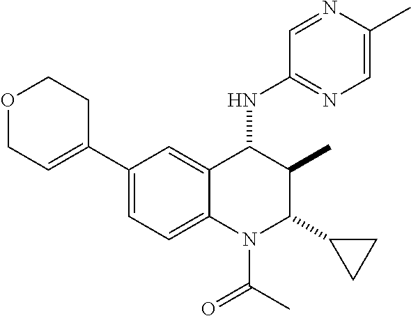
C1(C2=CCOCC2)=CC=C2C(=C1)C(NC1=NC=C(C)N=C1)C(C)C(C1CC1)N2C(C)=O
